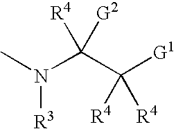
CN(C(C([G1])([R4])[R4])([R4])[G2])[R3]
